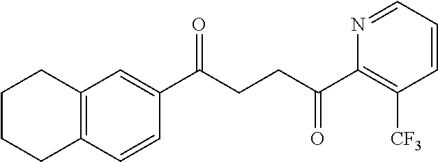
C1(C(CCC(C2=C([CF3])C=CC=N2)=O)=O)=CC2=C(C=C1)CCCC2
